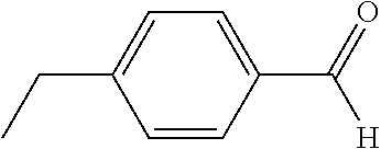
C1=CC(C(=O)[H])=CC=C1CC
